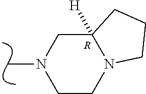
CN1CCN2C([H])(C1)CCC2.[R]
